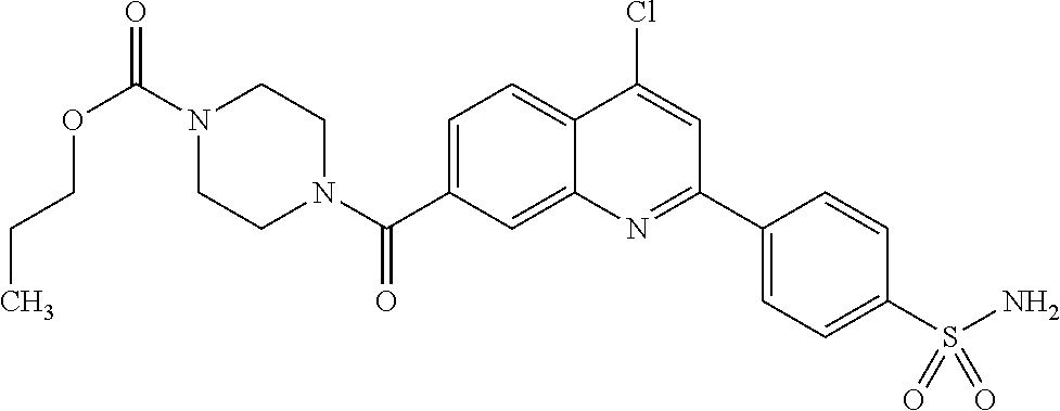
N1(C(OCCC)=O)CCN(C(=O)C2=CC=C3C(=C2)N=C(C2=CC=C(S(N)(=O)=O)C=C2)C=C3Cl)CC1
